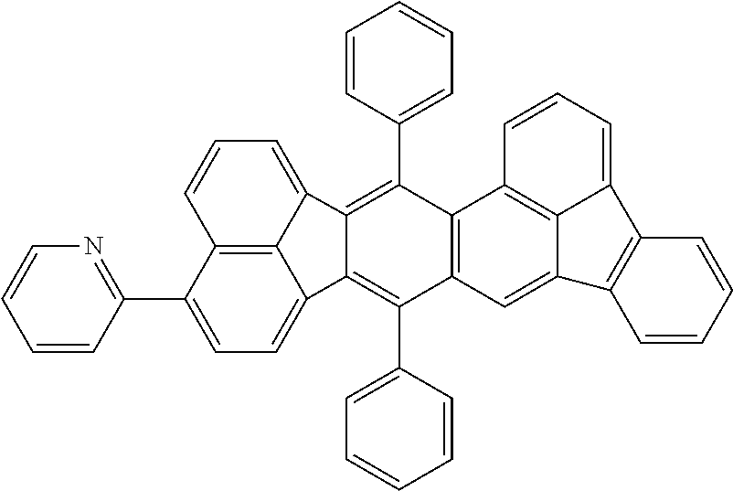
C12=C3C(C4=NC=CC=C4)=CC=C1C1=C(C4=CC=CC=C4)C4=C(C(C5=CC=CC=C5)=C1C2=CC=C3)C1=C2C(=C4)C3=C(C2=CC=C1)C=CC=C3
